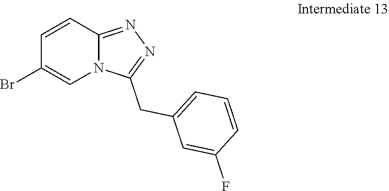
C1=CC2=NN=C(CC3=CC=CC(F)=C3)N2C=C1Br
